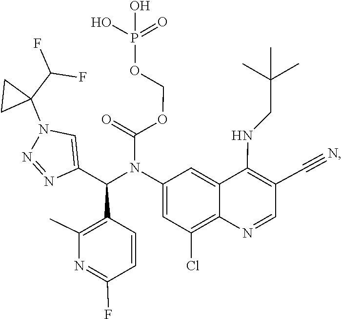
C(=O)(OCOP(=O)(O)O)N(C1=CC(Cl)=C2C(=C1)C(NCC(C)(C)C)=C(C#N)C=N2)C(C1=CN(C2(C(F)F)CC2)N=N1)C1=C(C)N=C(F)C=C1
